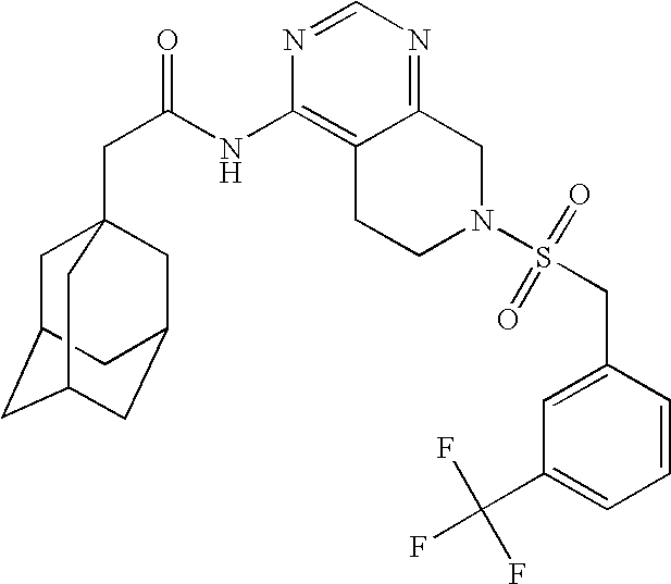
C1C2CC3CC(CC1(CC(=O)NC1=C4C(=NC=N1)CN(S(CC1=CC(C(F)(F)F)=CC=C1)(=O)=O)CC4)C3)C2
